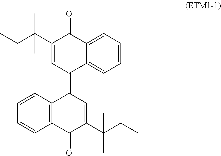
C1=C(C(CC)(C)C)C(=O)C2=CC=CC=C2C1=C1C2=C(C(=O)C(C(CC)(C)C)=C1)C=CC=C2
